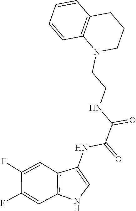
C1CN(CCNC(C(NC2=CNC3=C2C=C(F)C(F)=C3)=O)=O)C2=C(C1)C=CC=C2
